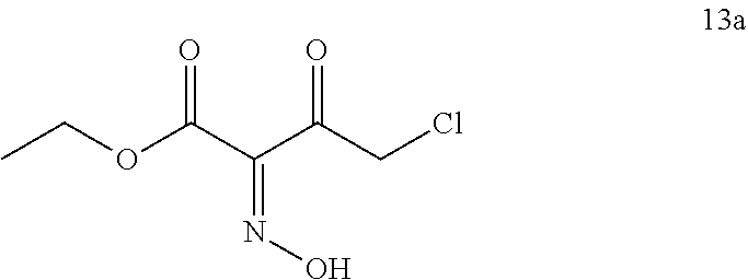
O=C(C(C(CCl)=O)=NO)OCC
